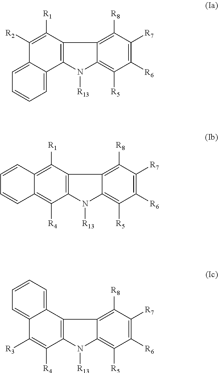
C1([R6])=C([R7])C([R8])=C2C(=C1[R5])N([R13])C1=C2C([R1])=C([R2])C2=CC=CC=C12.C1([R6])=C([R7])C([R8])=C2C(=C1[R5])N([R13])C1=C2C([R1])=C2C(=C1[R4])C=CC=C2.C1([R6])=C([R7])C([R8])=C2C(=C1[R5])N([R13])C1=C2C2=CC=CC=C2C([R3])=C1[R4]
